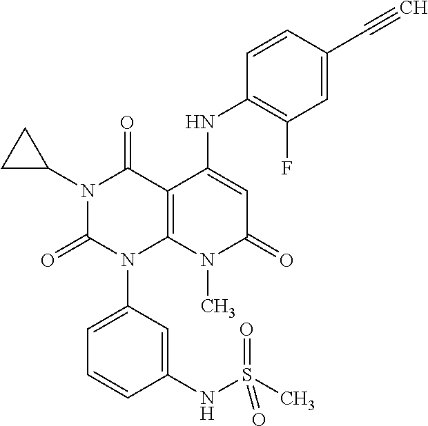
C1(NC2=CC(=O)N(C)C3=C2C(=O)N(C2CC2)C(=O)N3C2=CC=CC(NS(C)(=O)=O)=C2)=C(F)C=C(C#C)C=C1
